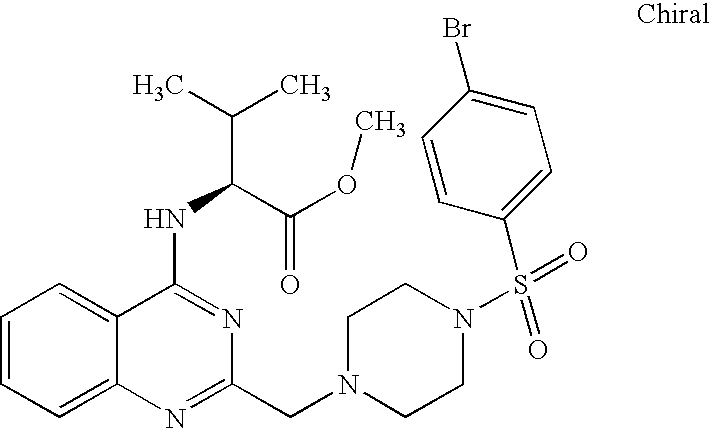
C1=CC=C2C(=C1)C(NC(C(C)C)C(OC)=O)=NC(CN1CCN(S(=O)(C3=CC=C(Br)C=C3)=O)CC1)=N2
